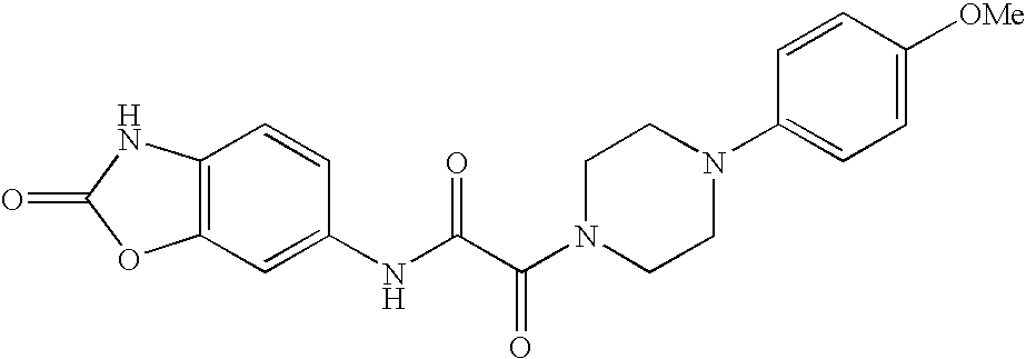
O=C1OC2=C(N1)C=CC(NC(C(N1CCN(C3=CC=C([OMe])C=C3)CC1)=O)=O)=C2
